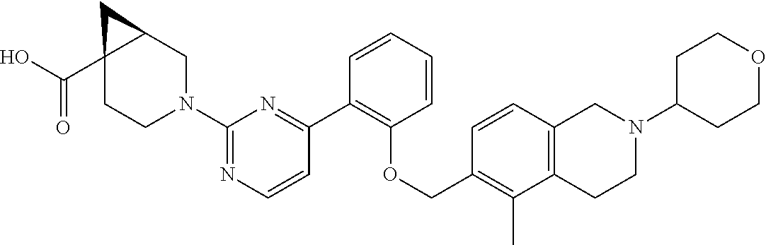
C1(N2CC3C(C(O)=O)(CC2)C3)=NC=CC(C2=C(OCC3=C(C)C4=C(C=C3)CN(C3CCOCC3)CC4)C=CC=C2)=N1
